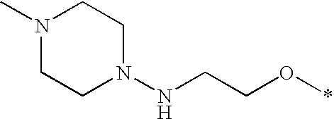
N1(C)CCN(NCCO*)CC1
